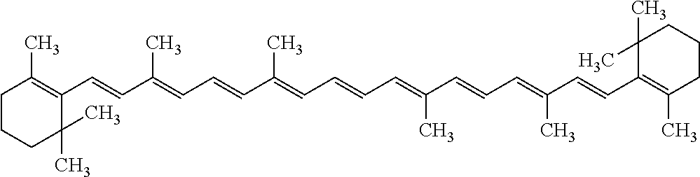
C1(C=CC(=CC=CC(=CC=CC=C(C=CC=C(C=CC2=C(C)CCCC2(C)C)C)C)C)C)=C(C)CCCC1(C)C
